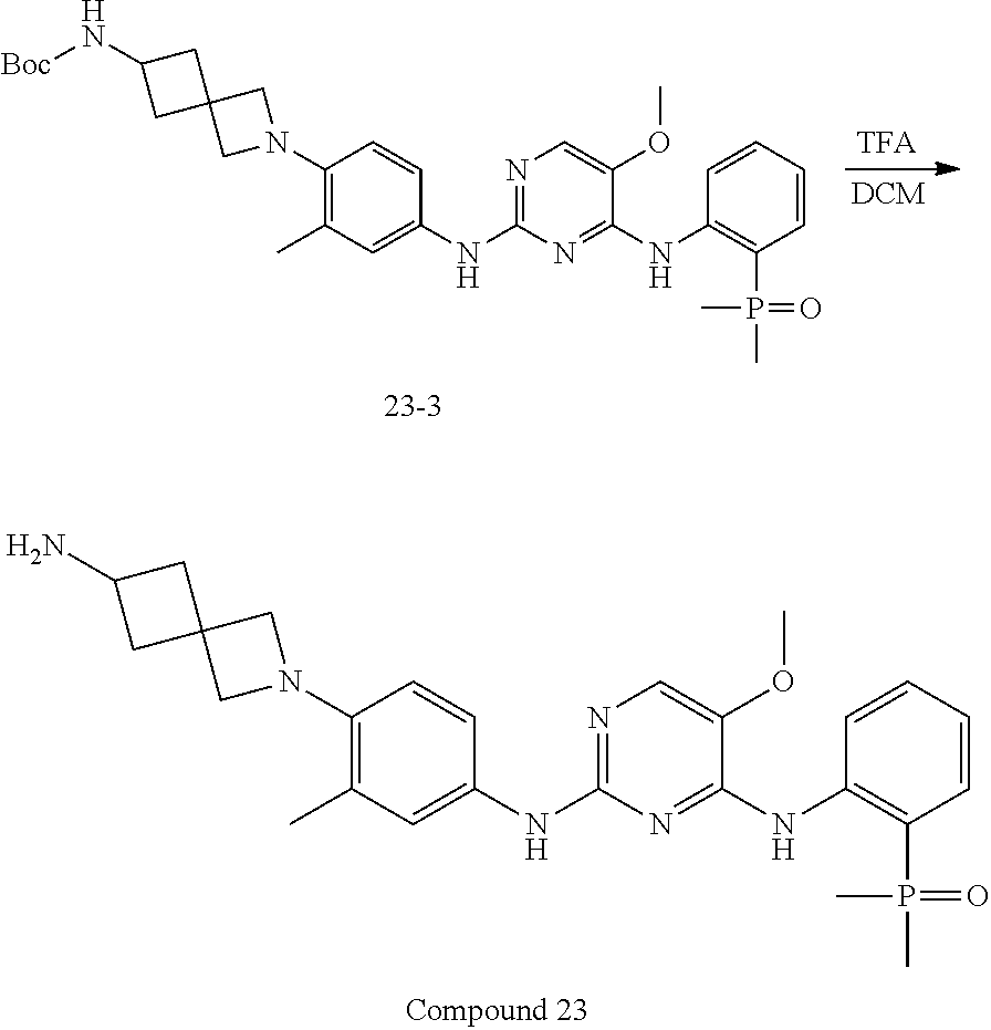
C1C2(CN(C3=C(C)C=C(NC4=NC=C(OC)C(NC5=C(P(C)(=O)C)C=CC=C5)=N4)C=C3)C2)CC1N[Boc].C1C2(CN(C3=C(C)C=C(NC4=NC=C(OC)C(NC5=C(P(C)(=O)C)C=CC=C5)=N4)C=C3)C2)CC1N
